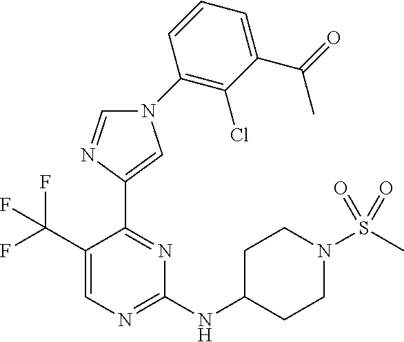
C1(NC2CCN(S(C)(=O)=O)CC2)=NC=C(C(F)(F)F)C(C2=CN(C3=C(Cl)C(C(=O)C)=CC=C3)C=N2)=N1
